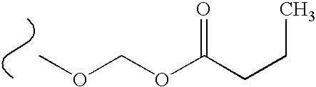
COCOC(CCC)=O
